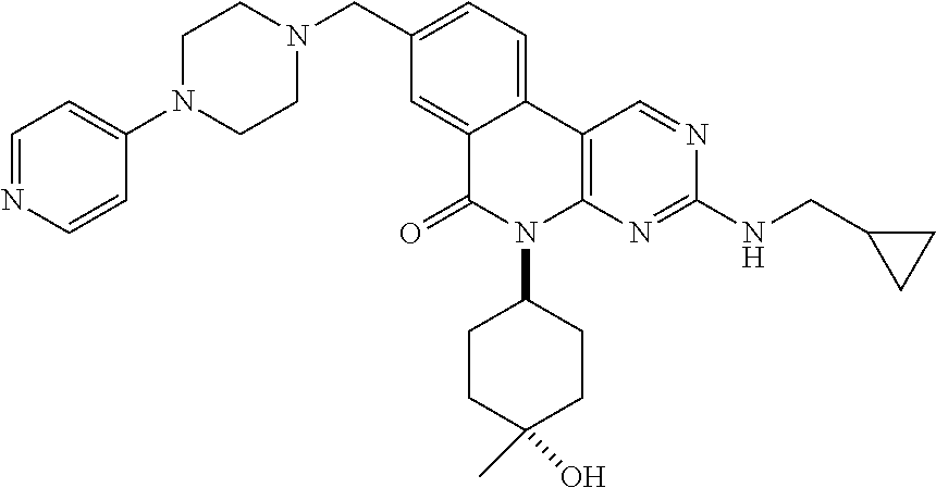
C1N(C2=CC=NC=C2)CCN(CC2=CC=C3C(=C2)C(=O)N(C2CCC(O)(C)CC2)C2=C3C=NC(NCC3CC3)=N2)C1
